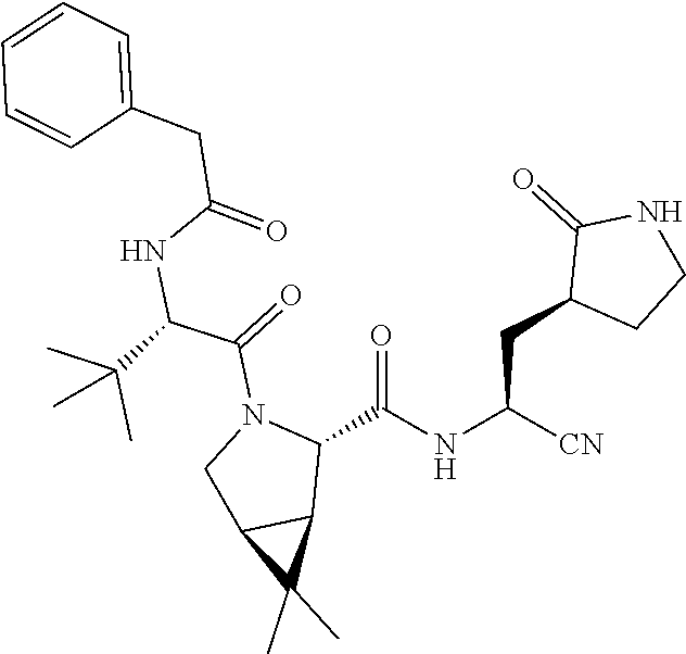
N(C(CC1=CC=CC=C1)=O)C(C(N1CC2C(C)(C)C2C1C(NC([CN])CC1C(=O)NCC1)=O)=O)C(C)(C)C
